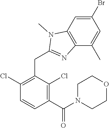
C1(Cl)=C(CC2=NC3=C(N2C)C=C(Br)C=C3C)C(Cl)=C(C(=O)N2CCOCC2)C=C1
